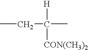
CCC([H])([CON(CH3)2])C
